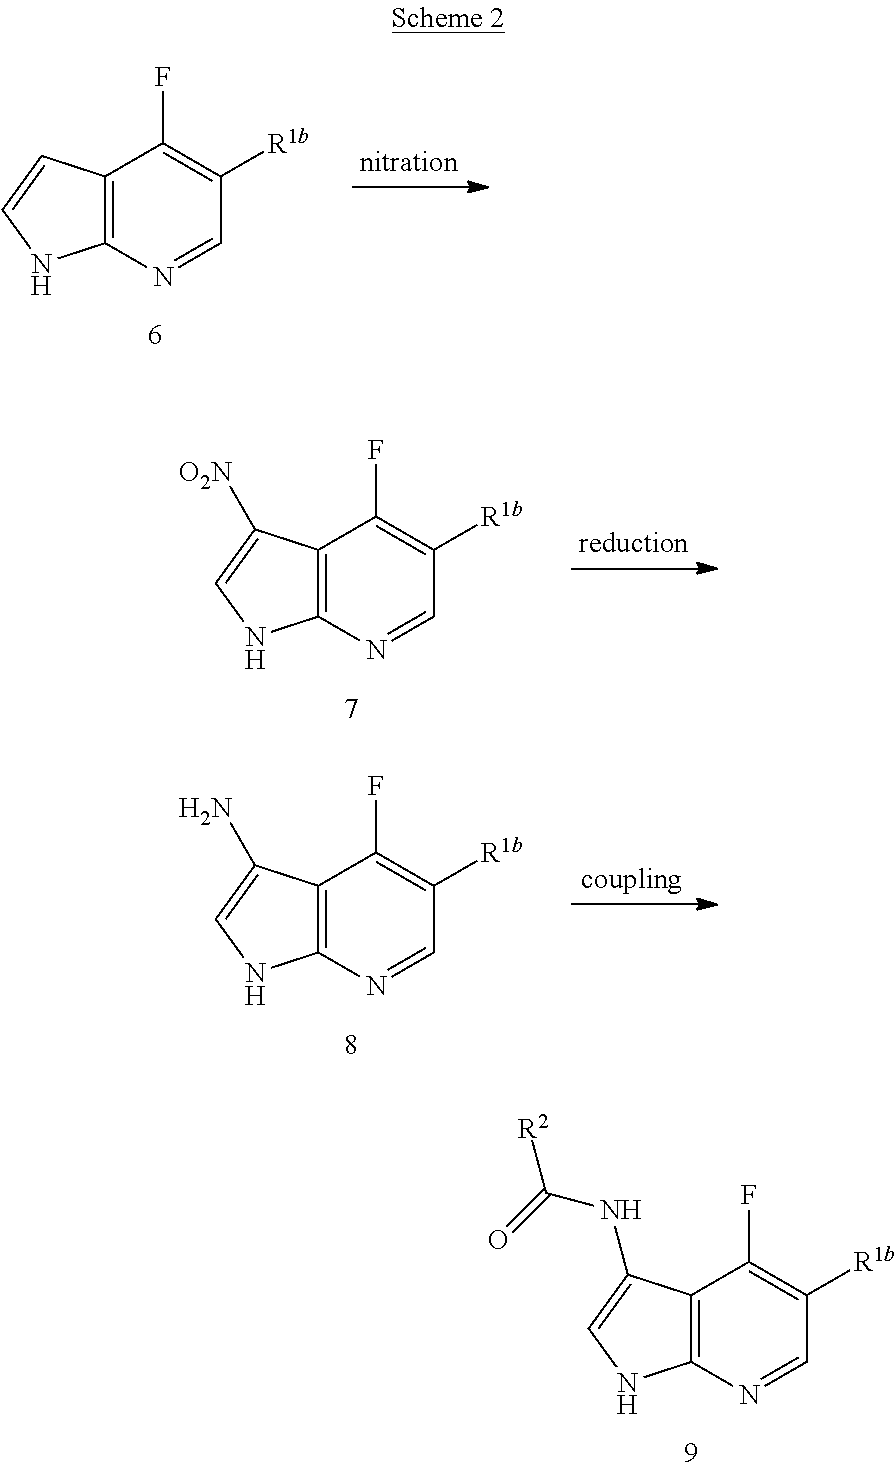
C12=C(N=CC([R1b])=C1F)NC=C2.C12=C(N=CC([R1b])=C1F)NC=C2[O2N].C12=C(N=CC([R1b])=C1F)NC=C2N.C12=C(N=CC([R1b])=C1F)NC=C2NC(=O)[R2]
